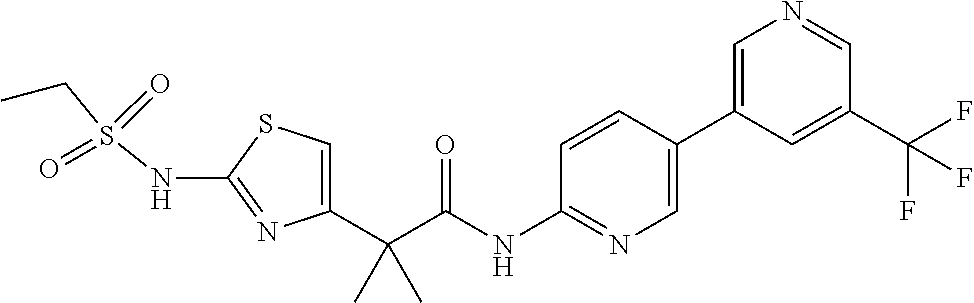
C1=C(C(C(NC2=NC=C(C3=CN=CC(C(F)(F)F)=C3)C=C2)=O)(C)C)N=C(NS(CC)(=O)=O)S1
